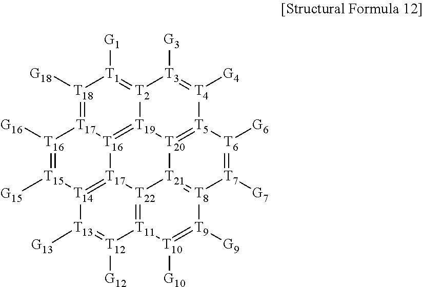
[T11]12=[T22]3[T17]4=[T14]([T13]([G13])=[T12]1[G12])[T15]([G15])=[T16]([G16])[T17]1=[T18]([G18])[T1]([G1])=[T2]5[T19](=[T16]41)[T20]1=[T5]([T4]([G4])=[T3]5[G3])[T6]([G6])=[T7]([G7])[T8](=[T21]31)[T9]([G9])=[T10]2[G10]
